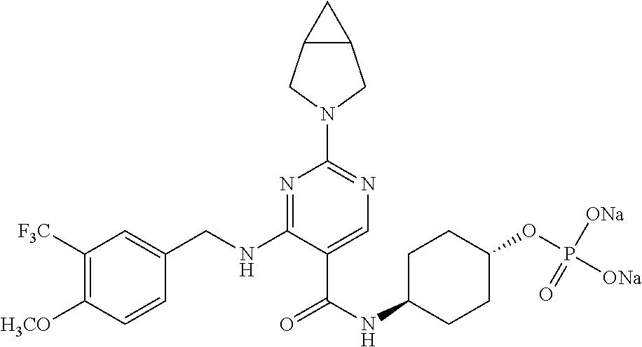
C1([F3C])=C([H3CO])C=CC(CNC2=NC(N3CC4C(C3)C4)=NC=C2C(NC2CCC(OP([ONa])([ONa])=O)CC2)=O)=C1
